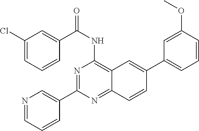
N1=C(C2=CN=CC=C2)N=C2C(=C1NC(C1=CC(Cl)=CC=C1)=O)C=C(C1=CC=CC(OC)=C1)C=C2
